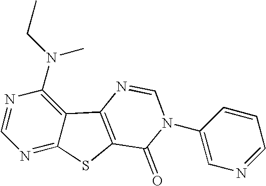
C1=NC(N(CC)C)=C2C(=N1)SC1=C2N=CN(C2=CN=CC=C2)C1=O
